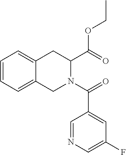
C1=CC=C2C(=C1)CC(C(OCC)=O)N(C(=O)C1=CC(F)=CN=C1)C2
